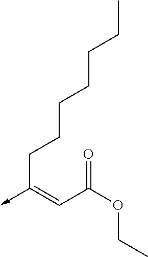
C(C(OCC)=O)=C(->C)CCCCCCC
